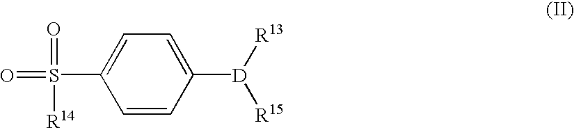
C1=C(S(=O)(=O)[R14])C=CC([D]([R13])[R15])=C1
